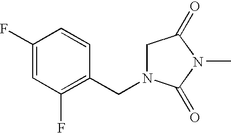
C1(F)=CC(F)=C(CN2CC(=O)N(C)C2=O)C=C1
